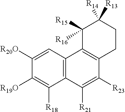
C1([R20O])=CC2=C(C([R18])=C1[R19O])C([R21])=C([R23])C1=C2C([R15])([R16])C([R14])([R13])CC1
